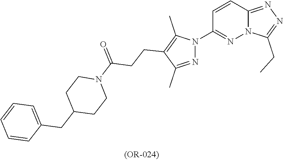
C12=NN=C(CC)N1N=C(N1N=C(C)C(CCC(N3CCC(CC4=CC=CC=C4)CC3)=O)=C1C)C=C2
